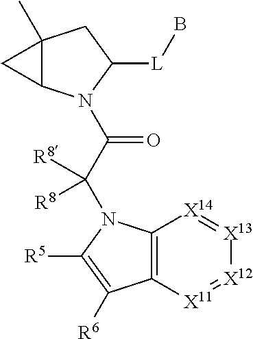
C12(C)C(N(C(C(N3C4=C([X11]=[X12][X13]=[X14]4)C([R6])=C3[R5])([R8])[R8])=O)C([L]B)C1)C2
